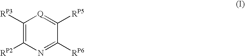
C1([RP3])=C([RP2])N=C([RP6])C([RP5])=[Q]1
